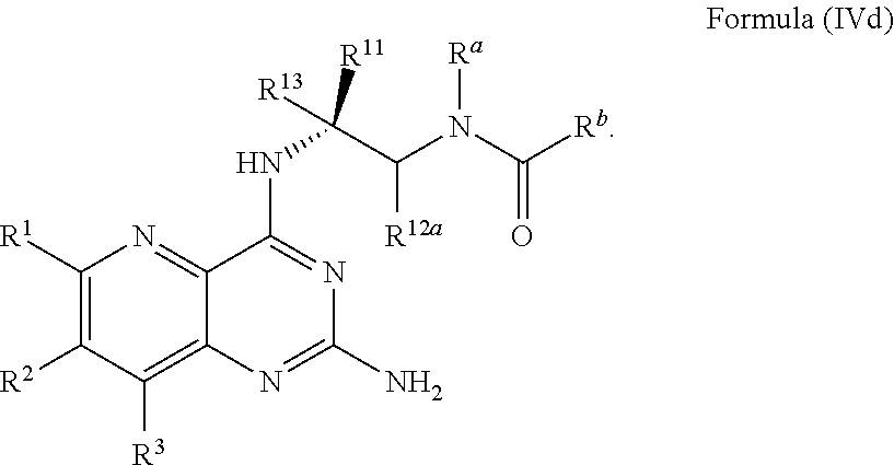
N(C1=NC(N)=NC2=C([R3])C([R2])=C([R1])N=C12)C(C(N(C([Rb])=O)[Ra])[R12a])([R13])[R11]
